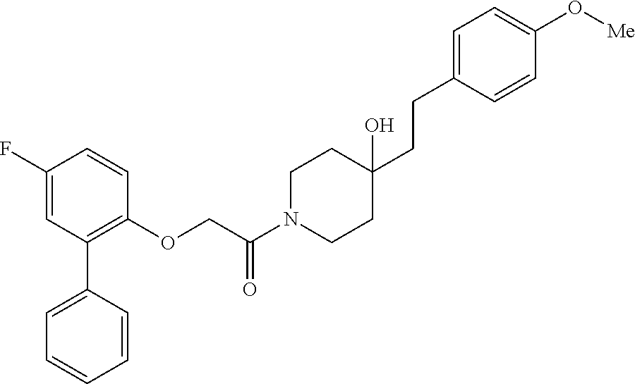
C1=CC=CC=C1C1=C(OCC(N2CCC(CCC3=CC=C(O[Me])C=C3)(O)CC2)=O)C=CC(F)=C1
